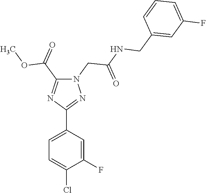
N1(CC(NCC2=CC(F)=CC=C2)=O)C(C(=O)OC)=NC(C2=CC=C(Cl)C(F)=C2)=N1
